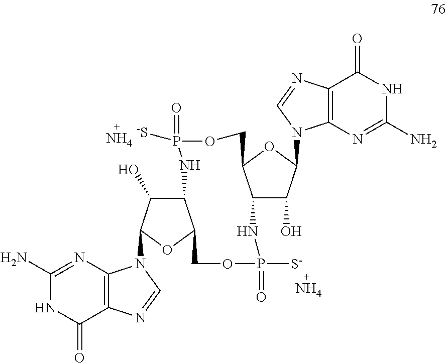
C12C(O)C(N3C4=C(C(=O)NC(N)=N4)N=C3)OC1COP(=O)([-S])NC1C(O)C(N3C4=C(C(=O)NC(N)=N4)N=C3)OC1COP(=O)([S-])N2.N.N
